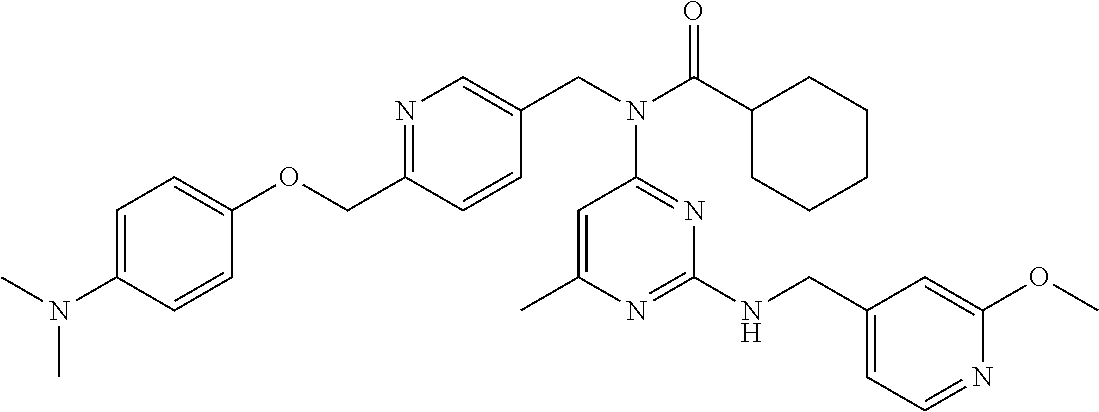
N1=C(COC2=CC=C(N(C)C)C=C2)C=CC(CN(C(C2CCCCC2)=O)C2=NC(NCC3=CC=NC(OC)=C3)=NC(C)=C2)=C1
